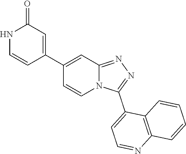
N12C(=NN=C1C1=CC=NC3=C1C=CC=C3)C=C(C1=CC(=O)NC=C1)C=C2
